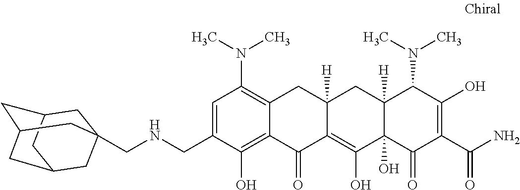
C1=C(CNCC23CC4CC(CC(C2)C4)C3)C(O)=C2C(=C1N(C)C)CC1([H])C(=C(O)C3(O)C([H])(C1)C(N(C)C)C(O)=C(C(N)=O)C3=O)C2=O
